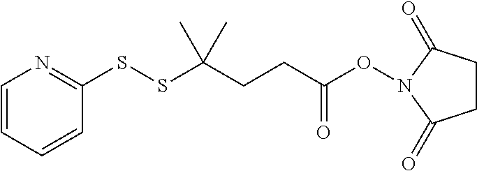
C1=CC=CN=C1SSC(CCC(ON1C(=O)CCC1=O)=O)(C)C
